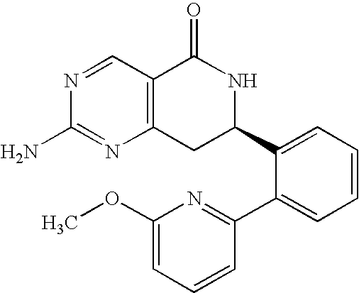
C12=C(C=NC(N)=N1)C(=O)NC(C1=CC=CC=C1C1=NC(OC)=CC=C1)C2
